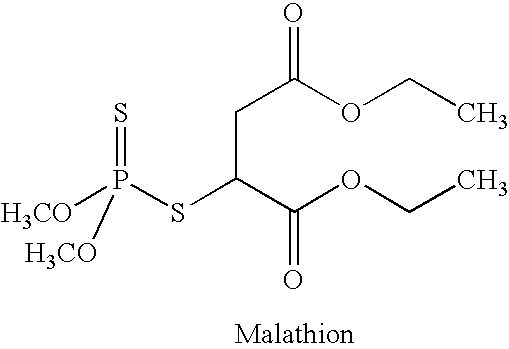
[H3CO]P(SC(C(OCC)=O)CC(OCC)=O)(=S)[H3CO]
